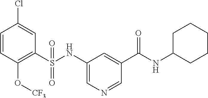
C1=CC(O[CF3])=C(S(NC2=CN=CC(C(NC3CCCCC3)=O)=C2)(=O)=O)C=C1Cl
